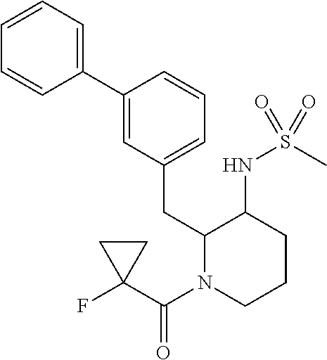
C1=CC=C(C2=CC(CC3C(NS(C)(=O)=O)CCCN3C(=O)C3(F)CC3)=CC=C2)C=C1
